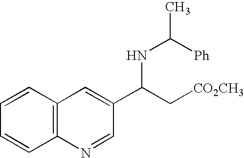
C12=C(C=CC=C1)C=C(C(C[CO2CH3])NC([Ph])C)C=N2
